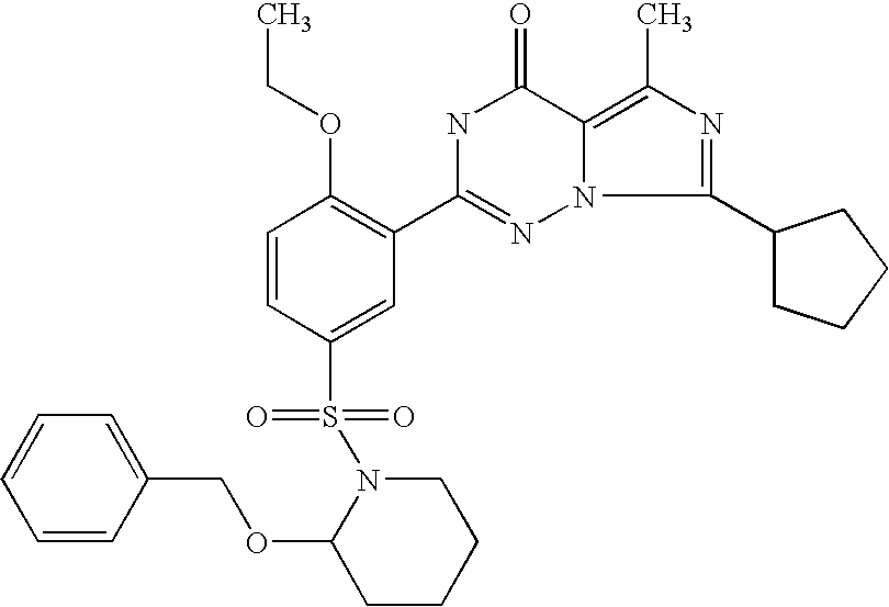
C1=CC(S(=O)(=O)N2C(OCC3=CC=CC=C3)CCCC2)=CC(C2=NN3C(=C(C)N=C3C3CCCC3)C(=O)N2)=C1OCC
